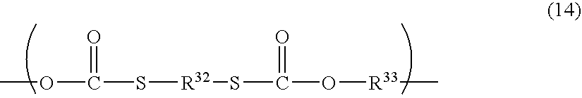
COC(=O)S[R32]SC(=O)O[R33]C
